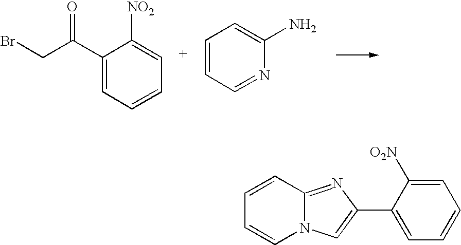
C1=CC=NC(N)=C1.C1(C(=O)CBr)=CC=CC=C1[NO2].C1=CC2=NC(C3=CC=CC=C3[O2N])=CN2C=C1
